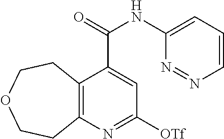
C12=C(N=C([OTf])C=C1C(NC1=CC=CN=N1)=O)CCOCC2
